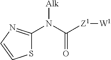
[Alk]N(C(=O)[Z1][W1])C1=NC=CS1
